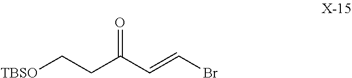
C(C(C=CBr)=O)C[TBSO]
